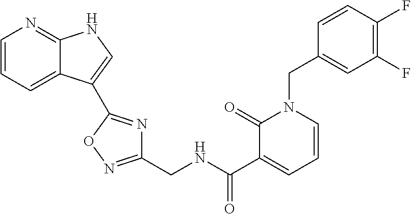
C1=CC(F)=C(F)C=C1CN1C(=O)C(C(NCC2=NOC(C3=CNC4=NC=CC=C43)=N2)=O)=CC=C1
